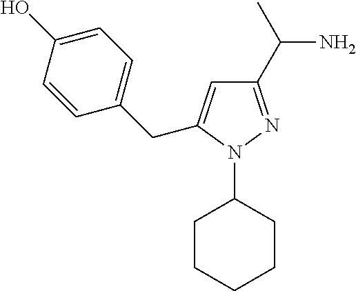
C1CCCCC1N1N=C(C(C)N)C=C1CC1=CC=C(O)C=C1
